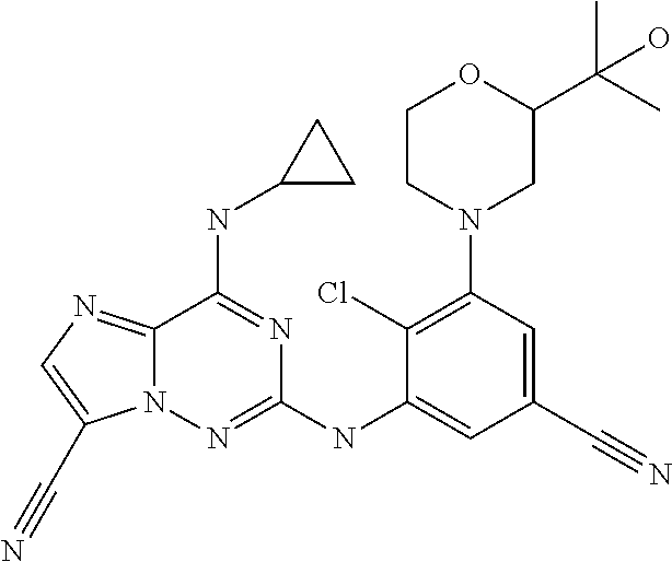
C12=NC=C(C#N)N1N=C(NC1=CC(C#N)=CC(N3CC(C(C)(C)O)OCC3)=C1Cl)N=C2NC1CC1
